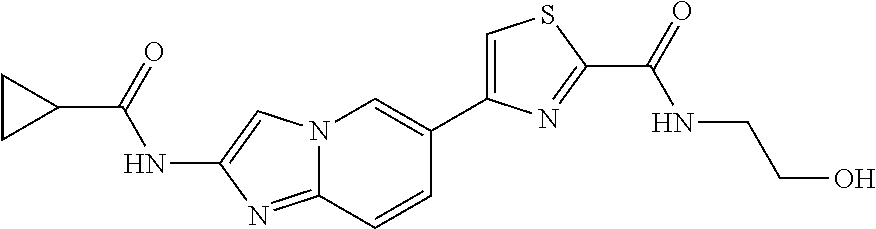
N12C(=NC(NC(C3CC3)=O)=C1)C=CC(C1=CSC(C(NCCO)=O)=N1)=C2
